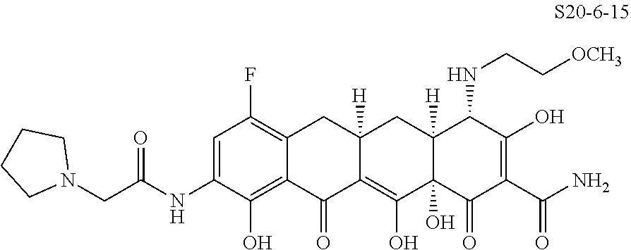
C1=C(NC(CN2CCCC2)=O)C(O)=C2C(=C1F)CC1([H])C(=C(O)C3(O)C([H])(C1)C(NCC[OCH3])C(O)=C(C(N)=O)C3=O)C2=O
